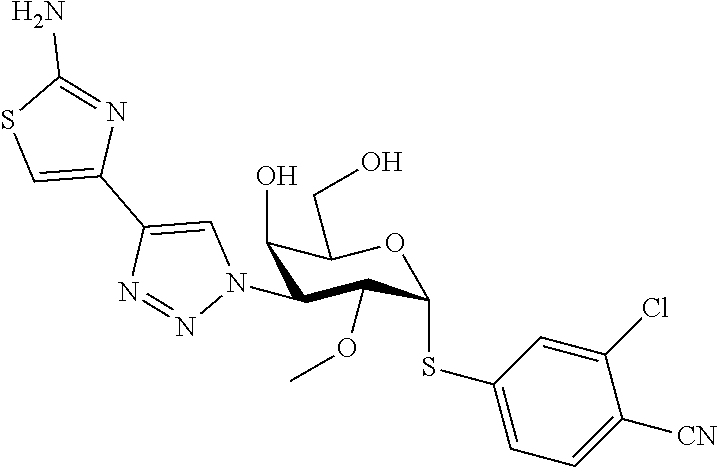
C1(O)C(N2C=C(C3=CSC(N)=N3)N=N2)C(OC)C(SC2=CC=C([CN])C(Cl)=C2)OC1CO
